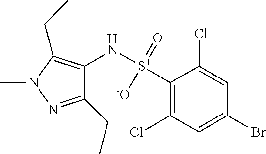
C1(N[S+]([-O])(=O)C2=C(Cl)C=C(Br)C=C2Cl)=C(CC)N(C)N=C1CC
